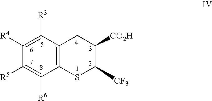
C12=C(C([R3])=C([R4])C([R5])=C1[R6])CC([CO2H])C([CF3])S2
